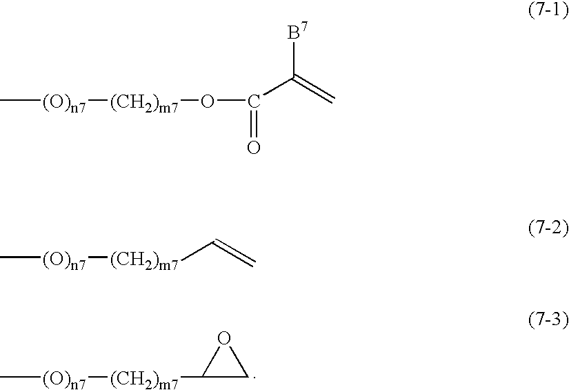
C[(O)n7][(CH2)m7]C1CO1.C[(O)n7][(CH2)m7]OC(=O)C(=C)[B7].C[(O)n7][(CH2)m7]C=C
